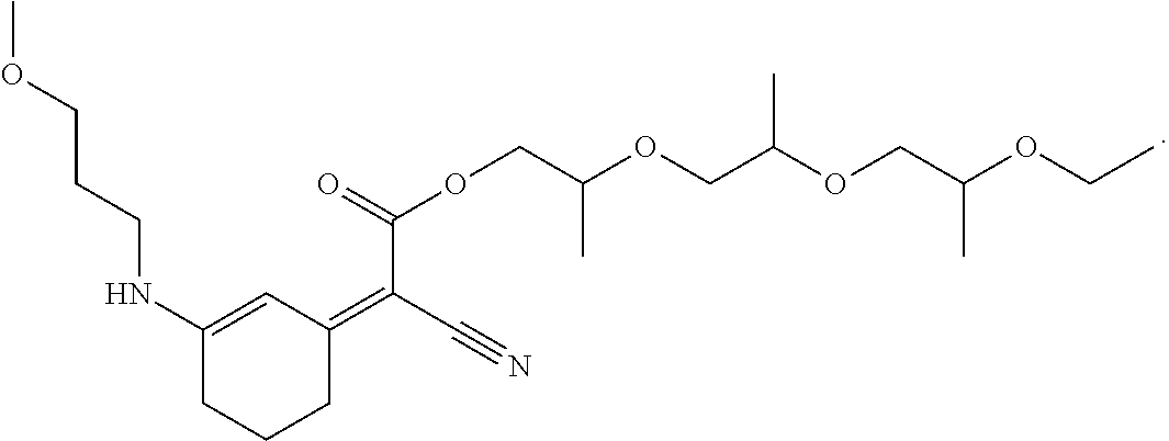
N(C1=CC(=C(C#N)C(=O)OCC(OCC(OCC(OCC)C)C)C)CCC1)CCCOC
